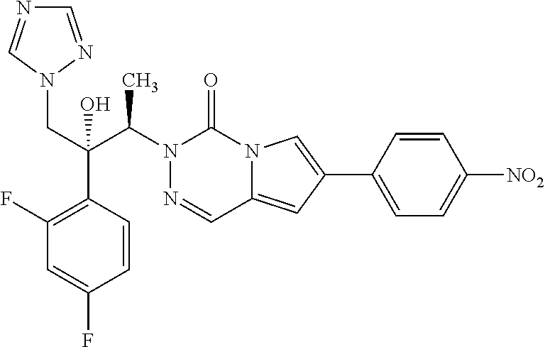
N1(C(C(CN2N=CN=C2)(C2=C(F)C=C(F)C=C2)O)C)N=CC2=CC(C3=CC=C([NO2])C=C3)=CN2C1=O
